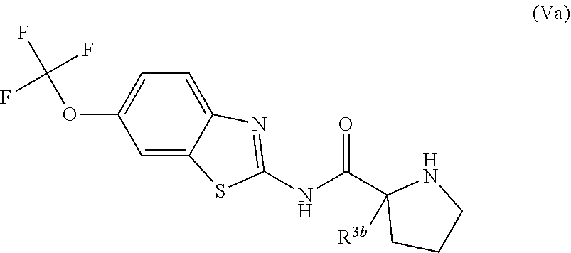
C(OC1=CC=C2C(=C1)SC(NC(C1([R3b])CCCN1)=O)=N2)(F)(F)F
